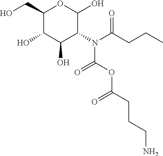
C1(CO)C(O)C(O)C(N(C(CCC)=O)C(OC(=O)CCCN)=O)C(O)O1
